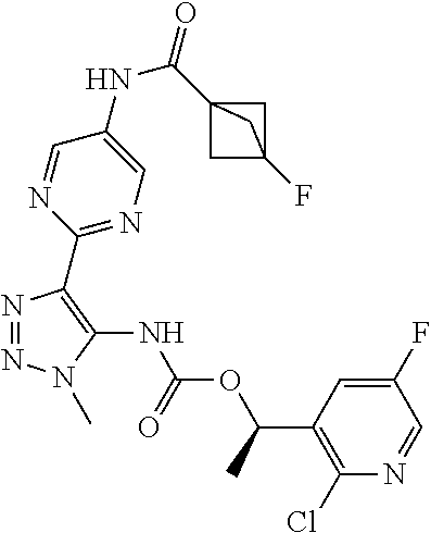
N1=NN(C)C(NC(OC(C2=C(Cl)N=CC(F)=C2)C)=O)=C1C1=NC=C(NC(=O)C23CC(F)(C2)C3)C=N1
